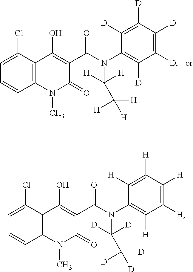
C12=C(C(Cl)=CC=C1)C(O)=C(C(N(C1=C([D])C([D])=C([D])C([D])=C1[D])C(C([H])([H])[H])([H])[H])=O)C(=O)N2C.C12=C(C(Cl)=CC=C1)C(O)=C(C(N(C1=C([H])C([H])=C([H])C([H])=C1[H])C(C([D])([D])[D])([D])[D])=O)C(=O)N2C
